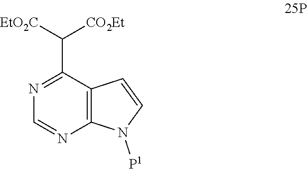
C1=NC2=C(C(C([CO2Et])[EtO2C])=N1)C=CN2[P1]
